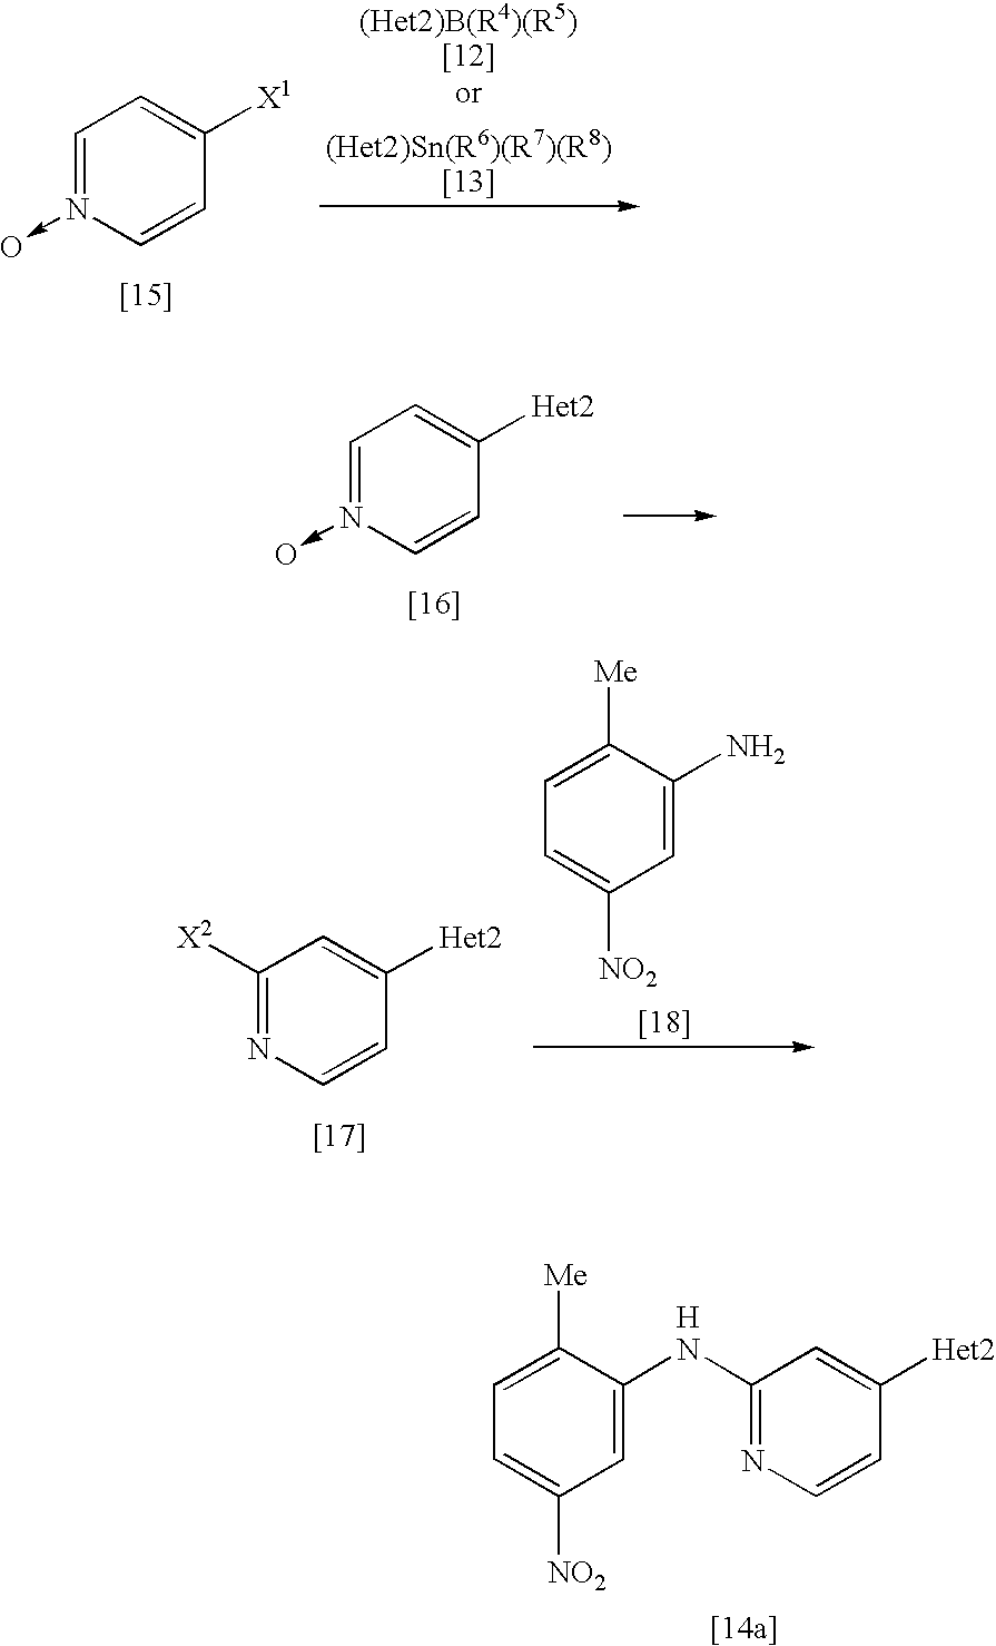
C1=C([Me])C(NC2=NC=CC([Het2])=C2)=CC([NO2])=C1.[H].C1=N(->O)C=CC([X1])=C1.C1=N(->O)C=CC([Het2])=C1.C1([X2])=NC=CC([Het2])=C1.C1=C([Me])C(N)=CC([NO2])=C1
